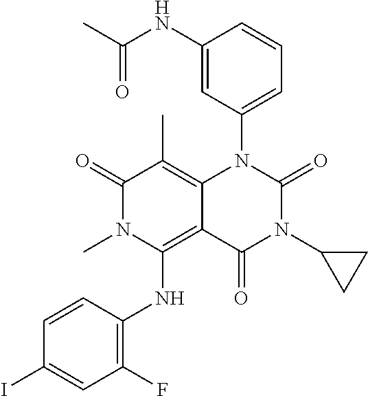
CC(NC1=CC(N2C3=C(C)C(=O)N(C)C(NC4=C(F)C=C(I)C=C4)=C3C(=O)N(C3CC3)C2=O)=CC=C1)=O
